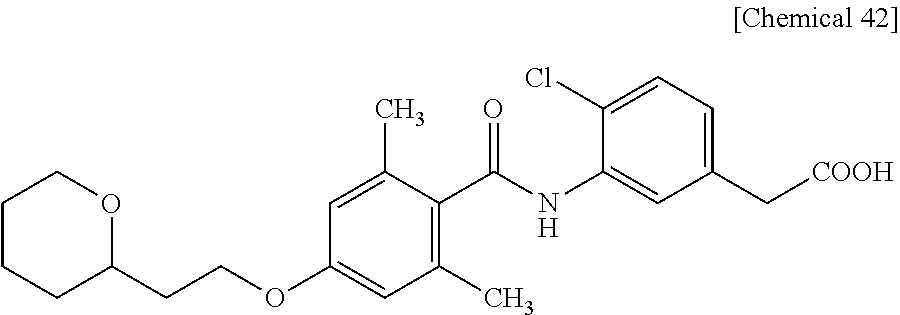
C1=C(C)C(C(NC2=CC(C[COOH])=CC=C2Cl)=O)=C(C)C=C1OCCC1OCCCC1
